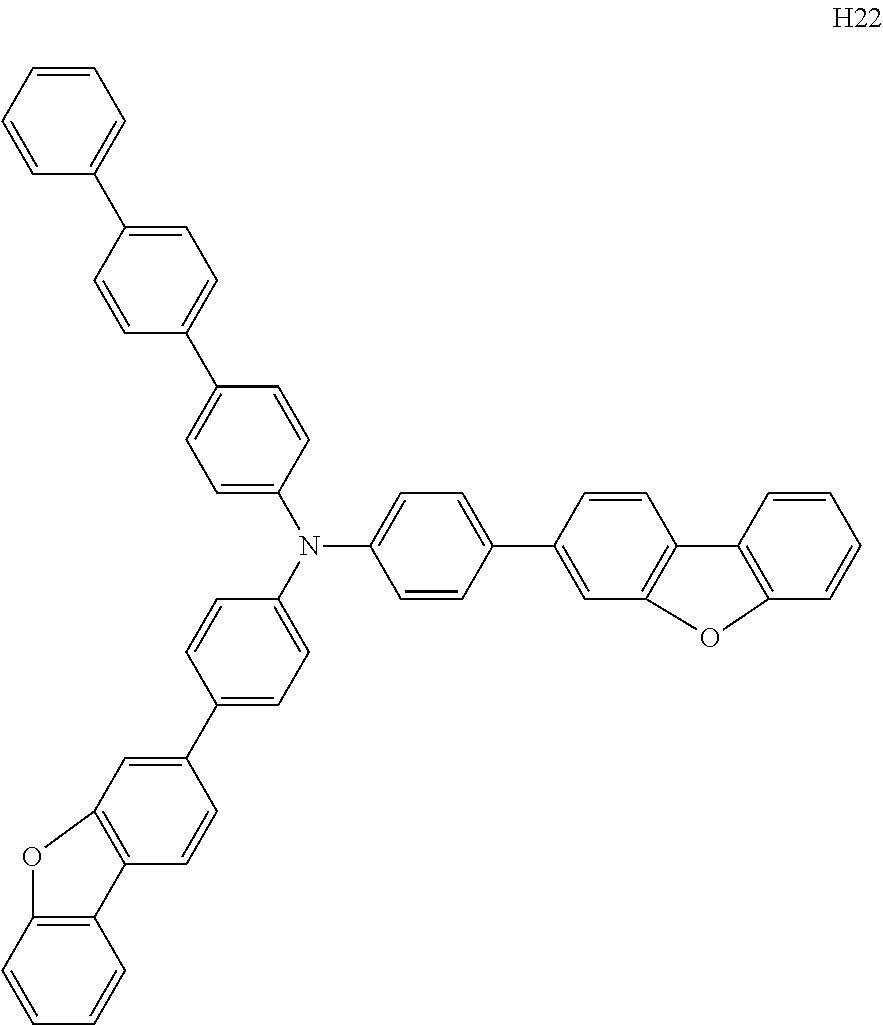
C1(N(C2=CC=C(C3=CC=C(C4=CC=CC=C4)C=C3)C=C2)C2=CC=C(C3=CC4=C(C=C3)C3=C(C=CC=C3)O4)C=C2)=CC=C(C2=CC3=C(C=C2)C2=C(C=CC=C2)O3)C=C1
